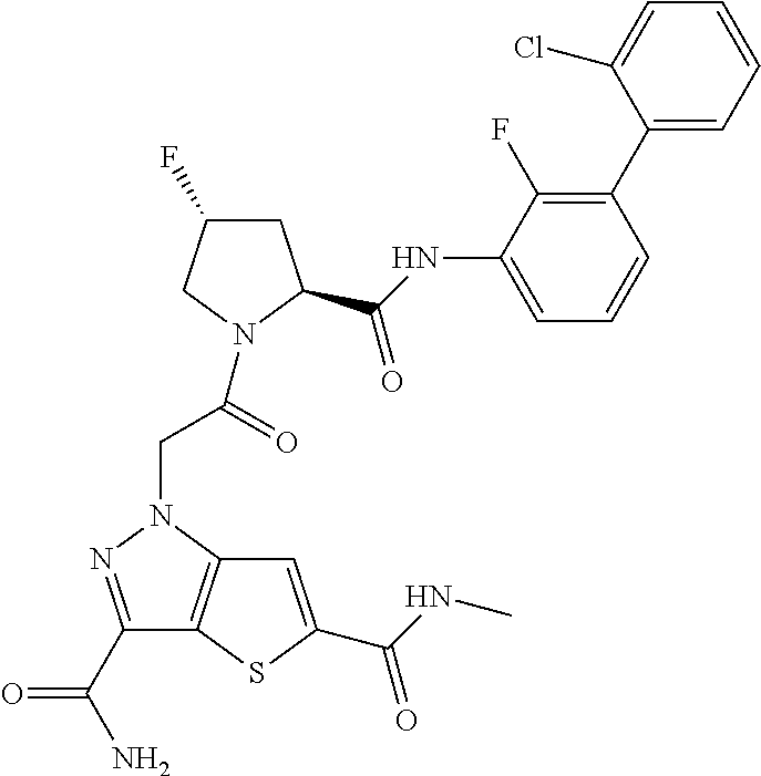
C1(C(N)=O)=NN(CC(=O)N2CC(F)CC2C(NC2=CC=CC(C3=CC=CC=C3Cl)=C2F)=O)C2=C1SC(C(NC)=O)=C2
